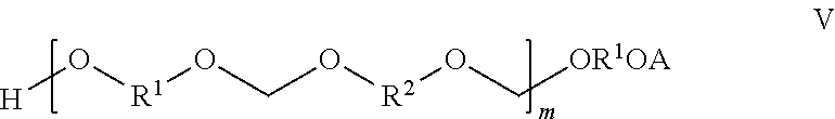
O([R1]OCO[R2]OC[OR1OA])[H]
